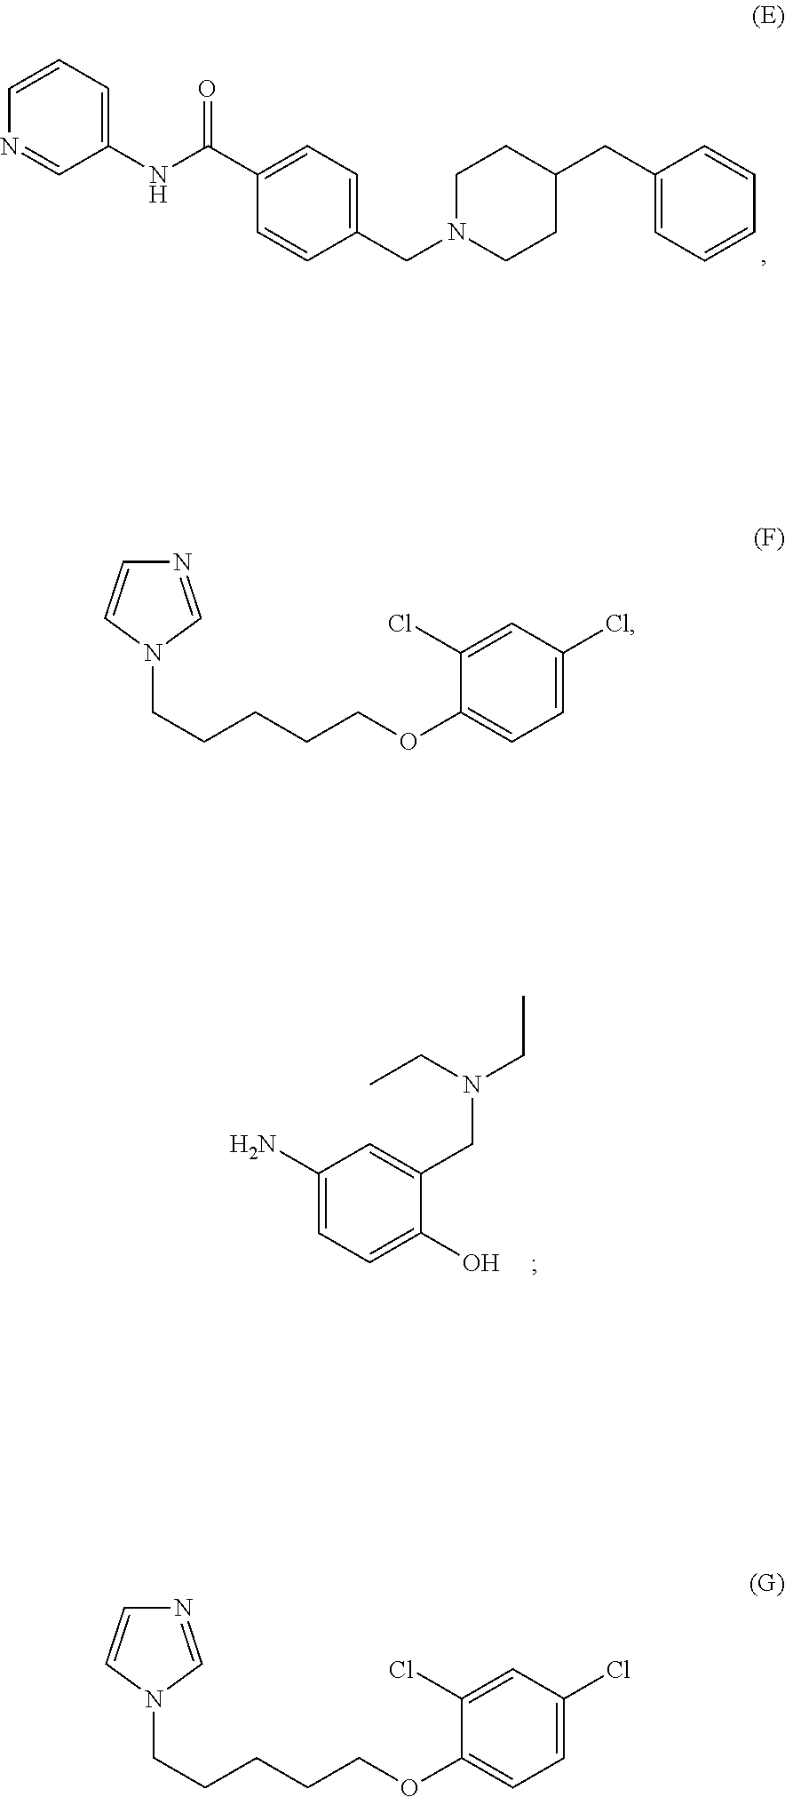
C1=CC=C(NC(C2=CC=C(CN3CCC(CC4=CC=CC=C4)CC3)C=C2)=O)C=N1.C1(N)=CC=C(O)C(CN(CC)CC)=C1.N1=CN(CCCCCOC2=CC=C(Cl)C=C2Cl)C=C1.N1=CN(CCCCCOC2=CC=C(Cl)C=C2Cl)C=C1
